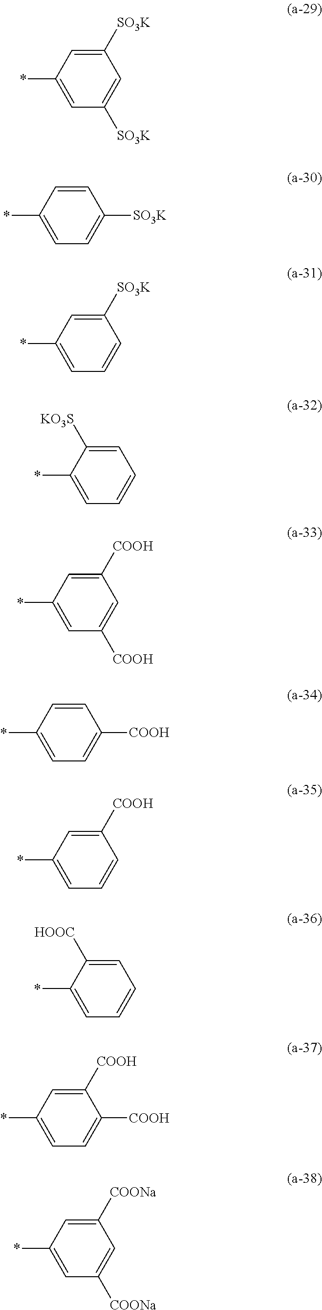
C1=C([SO3K])C=C(*)C=C1[SO3K].C1([SO3K])=CC=C(*)C=C1.C1=CC=C(*)C=C1[SO3K].C1=CC=C(*)C([KO3S])=C1.C1=C([COOH])C=C(*)C=C1[COOH].C1([COOH])=CC=C(*)C=C1.C1=CC=C(*)C=C1[COOH].C1=CC=C(*)C([HOOC])=C1.C1([COOH])=CC=C(*)C=C1[COOH].C1=C([COONa])C=C(*)C=C1[COONa]
